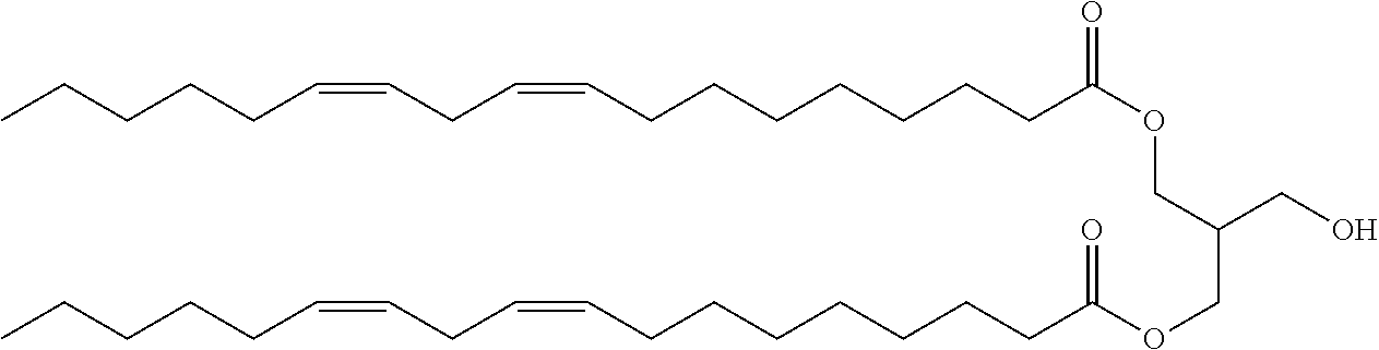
CCCCCC=CCC=CCCCCCCCC(OCC(COC(CCCCCCCC=CCC=CCCCCC)=O)CO)=O
